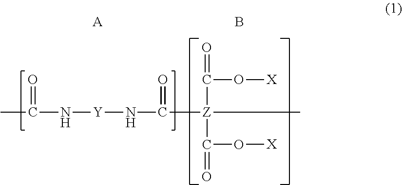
CC(N[Y]NC([Z](C(=O)O[X])(C(=O)O[X])C)=O)=O.[A].B
